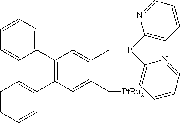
C1=CC=C(C2=C(C3=CC=CC=C3)C=C(C[PtBu2])C(CP(C3=CC=CC=N3)C3=CC=CC=N3)=C2)C=C1
